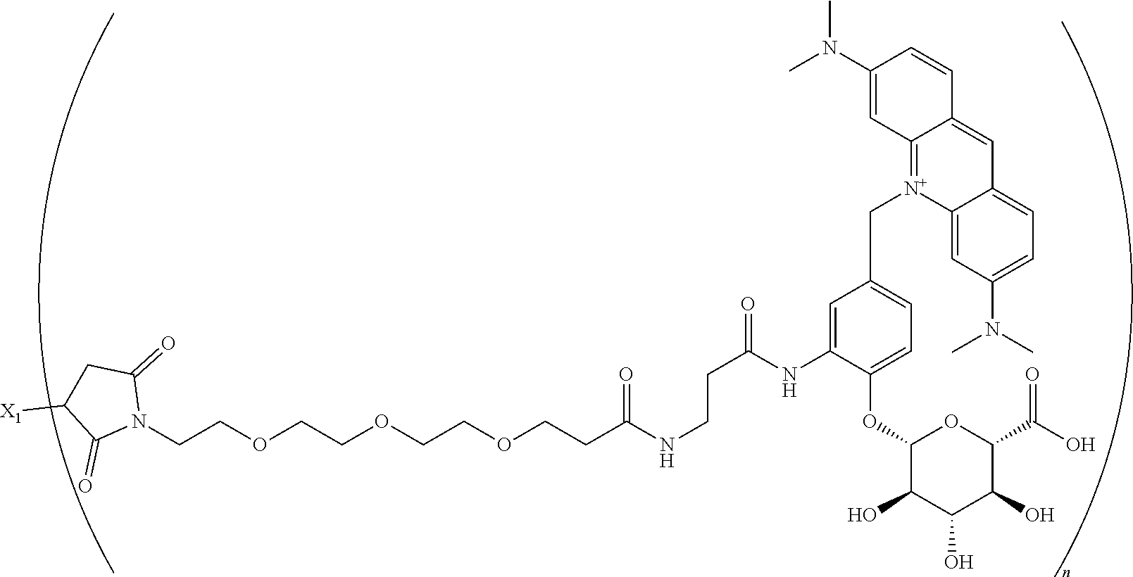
C(COCCOCCOCCC(NCCC(=O)NC1=CC(C[N+]2=C3C(=CC4=CC=C(N(C)C)C=C42)C=CC(N(C)C)=C3)=CC=C1OC1C(O)C(O)C(O)C(C(O)=O)O1)=O)N1C(=O)CC([X1])C1=O
